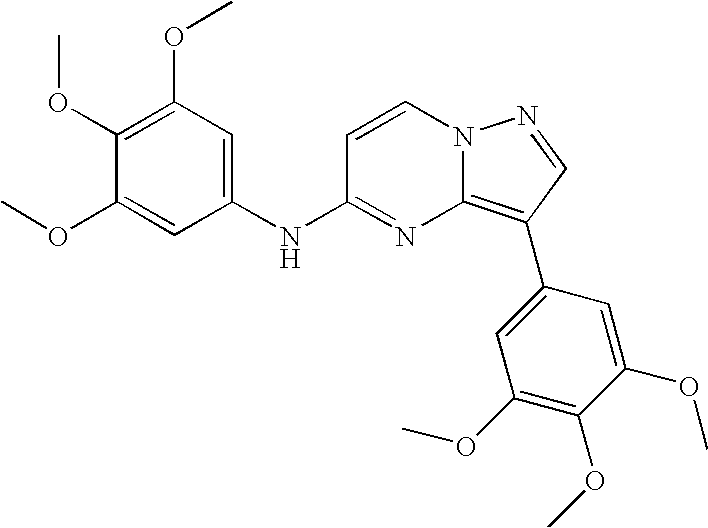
C1(OC)=C(OC)C=C(NC2=NC3=C(C4=CC(OC)=C(OC)C(OC)=C4)C=NN3C=C2)C=C1OC
